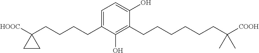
C1=C(CCCCC2([HOOC])CC2)C(O)=C(CCCCCCC([COOH])(C)C)C(O)=C1
